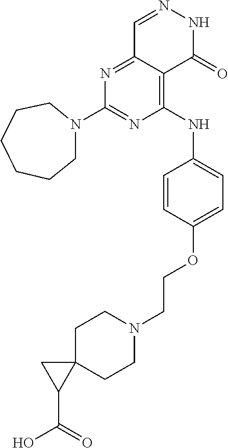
N1=C2C(=C(NC3=CC=C(OCCN4CCC5(CC4)CC5C(=O)O)C=C3)N=C1N1CCCCCC1)C(=O)NN=C2
